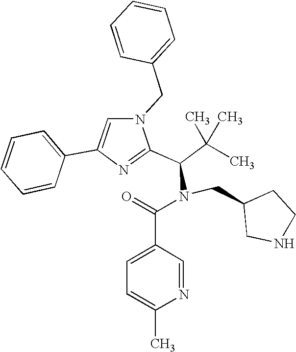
N1(CC2=CC=CC=C2)C=C(C2=CC=CC=C2)N=C1C(C(C)(C)C)N(CC1CCNC1)C(C1=CC=C(C)N=C1)=O
